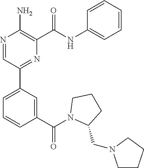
N1=CC(C2=CC=CC(C(N3C(CN4CCCC4)CCC3)=O)=C2)=NC(C(NC2=CC=CC=C2)=O)=C1N
